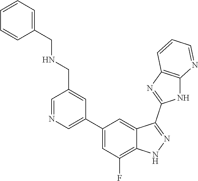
C1=NC=C(C2=CC(F)=C3C(=C2)C(C2=NC4=C(N2)N=CC=C4)=NN3)C=C1CNCC1=CC=CC=C1
